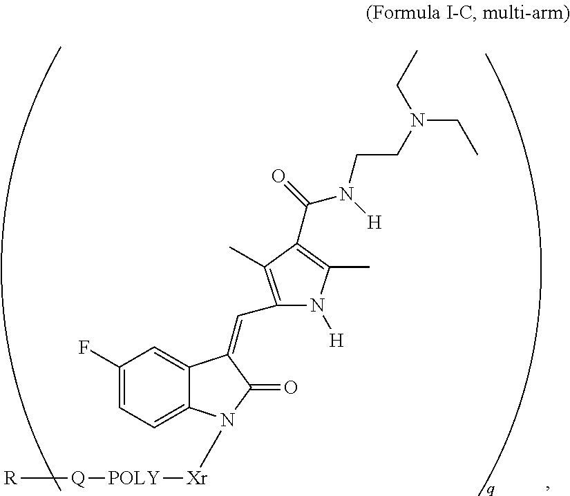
C1(F)=CC=C2C(=C1)C(=CC1=C(C)C(C(=O)N([H])CCN(CC)CC)=C(C)N1[H])C(=O)N2[Xr][POLY][Q][R]
